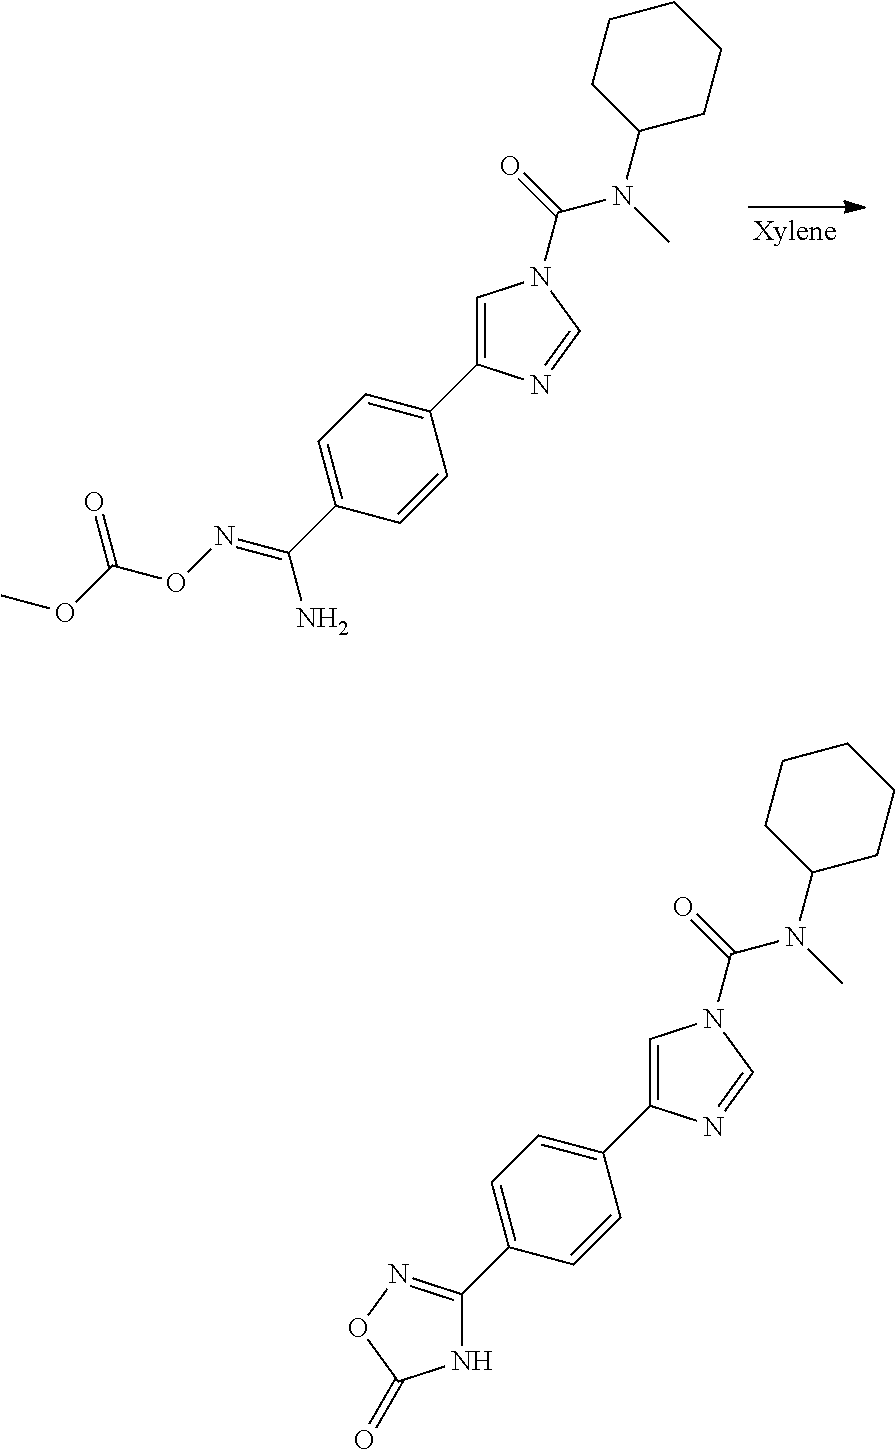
C1(N(C)C(N2C=C(C3=CC=C(C(=NOC(OC)=O)N)C=C3)N=C2)=O)CCCCC1.C1(N(C)C(N2C=C(C3=CC=C(C4=NOC(=O)N4)C=C3)N=C2)=O)CCCCC1
